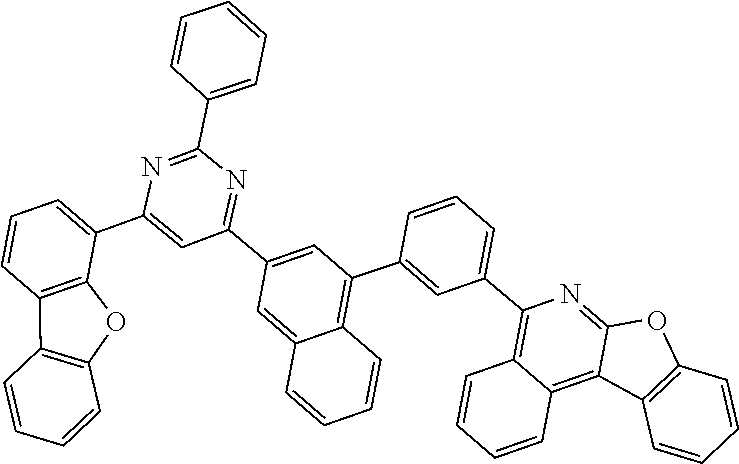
C1=CC(C2=NC(C3=CC=CC4=C3OC3=C4C=CC=C3)=CC(C3=CC(C4=CC(C5=C6C(=C7C(=N5)OC5=C7C=CC=C5)C=CC=C6)=CC=C4)=C4C(=C3)C=CC=C4)=N2)=CC=C1
